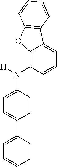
N(C1=CC=C(C2=CC=CC=C2)C=C1)(C1=C2C(=CC=C1)C1=C(O2)C=CC=C1)[H]
